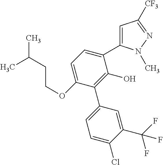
C1(OCCC(C)C)=CC=C(C2=CC([CF3])=NN2C)C(O)=C1C1=CC=C(Cl)C(C(F)(F)F)=C1
